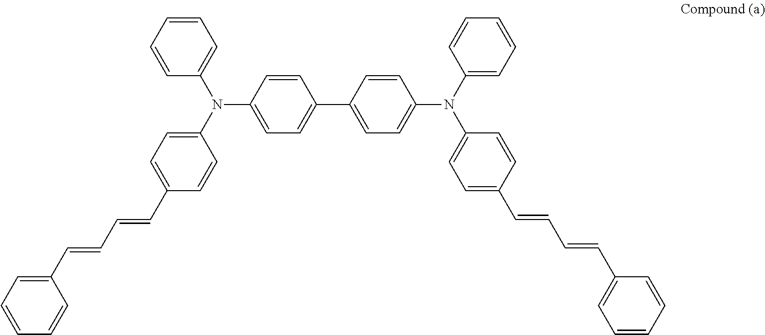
C1=CC(N(C2=CC=CC=C2)C2=CC=C(C=CC=CC3=CC=CC=C3)C=C2)=CC=C1C1=CC=C(N(C2=CC=C(C=CC=CC3=CC=CC=C3)C=C2)C2=CC=CC=C2)C=C1
